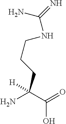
C([H])(N)(C(=O)O)CCCNC(=N)N
